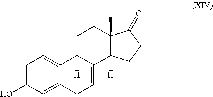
C1=C(O)C=C2C(=C1)C1([H])C(=CC2)C2([H])C(C)(CC1)C(=O)CC2
